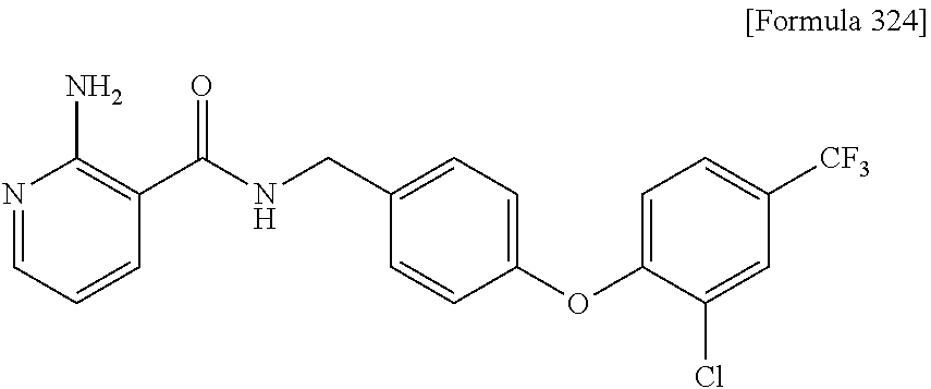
N1=CC=CC(C(NCC2=CC=C(OC3=CC=C([CF3])C=C3Cl)C=C2)=O)=C1N
